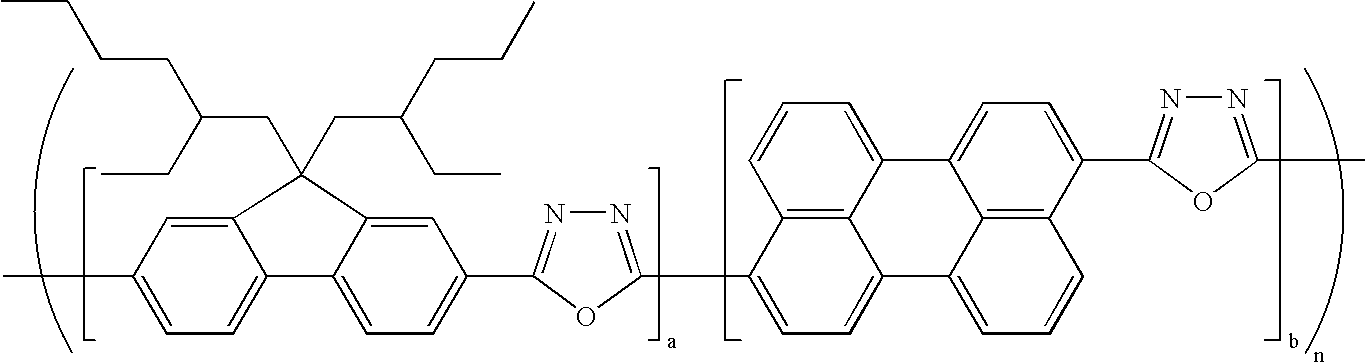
C1(CC(CCCC)CC)(CC(CCC)CC)C2=CC(C)=CC=C2C2=CC=C(C3=NN=C(C4=CC=C5C6=C4C=CC=C6C4=CC=C(C6=NN=C(C)O6)C6=C4C5=CC=C6)O3)C=C12
